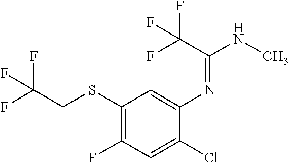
C1(SCC(F)(F)F)=C(F)C=C(Cl)C(N=C(NC)C(F)(F)F)=C1
